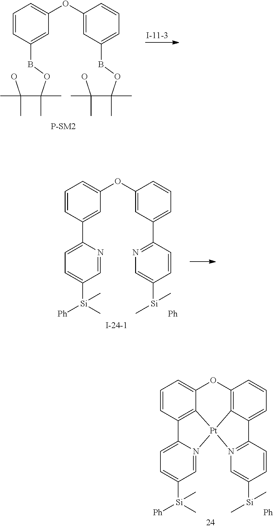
C1=CC(BOC(C(O)(C)C)(C)C)=CC(OC2=CC(BOC(C(O)(C)C)(C)C)=CC=C2)=C1.C1=CC2=C3C(=C1)OC1=C4C(=CC=C1)C1=N(C=C([Si](C)C)C=C1)[Pt]34N1=CC([Si](C)([Ph])C)=CC=C21.[Ph].C1=CC(C2=CC=C([Si](C)([Ph])C)C=N2)=CC(OC2=CC(C3=NC=C([Si](C)C)C=C3)=CC=C2)=C1.[Ph]
